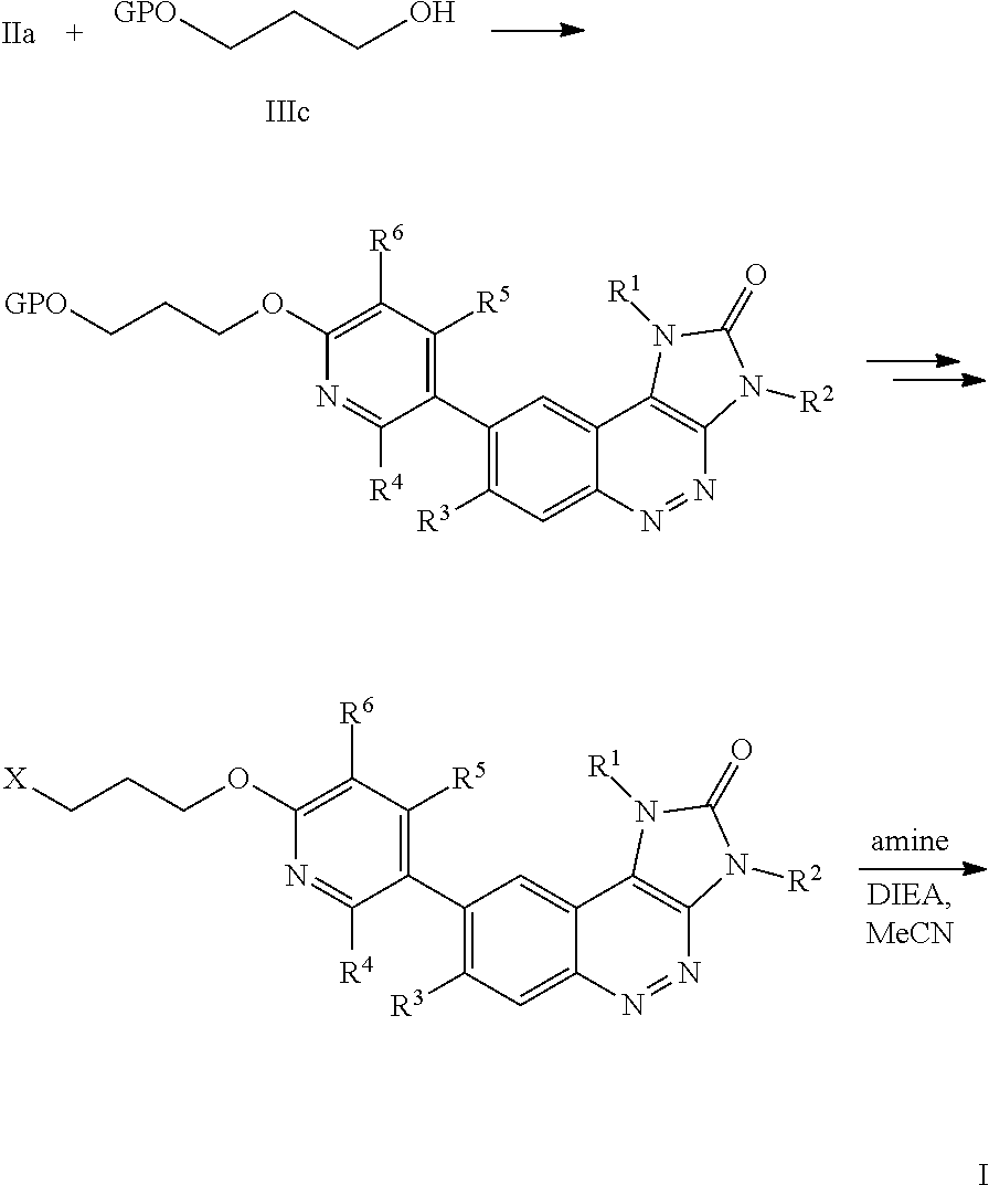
[GPO]CCCO.C1(C2=C([R5])C([R6])=C(OCCC[GPO])N=C2[R4])=C([R3])C=C2C(=C1)C1=C(N=N2)N([R2])C(=O)N1[R1].C1(C2=C([R5])C([R6])=C(OCCC[X])N=C2[R4])=C([R3])C=C2C(=C1)C1=C(N=N2)N([R2])C(=O)N1[R1].I
